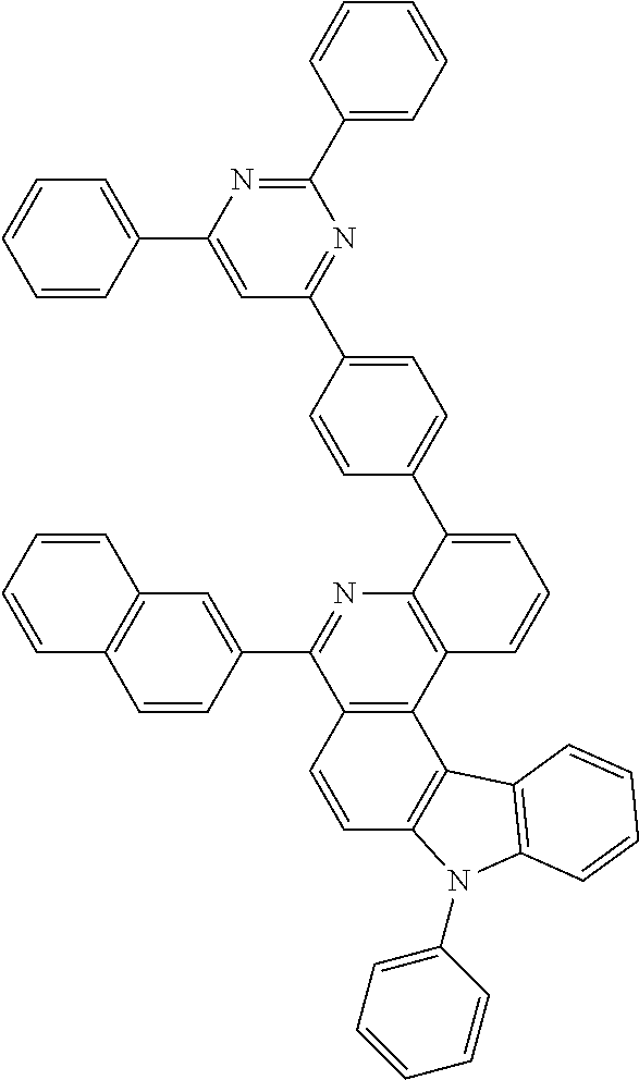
C1=C(C2=CC=CC=C2)N=C(C2=CC=CC=C2)N=C1C1=CC=C(C2=CC=CC3=C2N=C(C2=CC4=C(C=C2)C=CC=C4)C2=C3C3=C(C=C2)N(C2=CC=CC=C2)C2=C3C=CC=C2)C=C1
